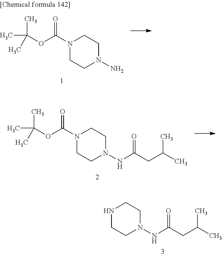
C(OC(=O)N1CCN(N)CC1)(C)(C)C.C(OC(=O)N1CCN(NC(CC(C)C)=O)CC1)(C)(C)C.N1CCN(NC(CC(C)C)=O)CC1
